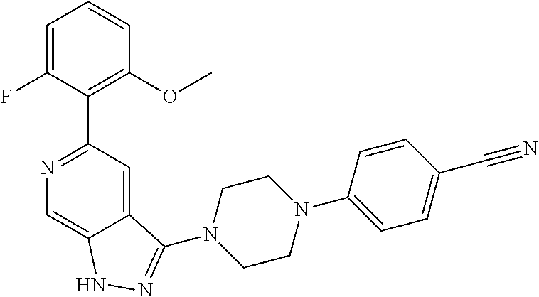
N1=C(C2=C(OC)C=CC=C2F)C=C2C(=C1)NN=C2N1CCN(C2=CC=C(C#N)C=C2)CC1
